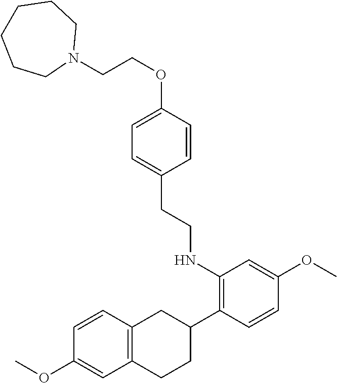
O(C1=CC=C(CCNC2=C(C3CC4=C(CC3)C=C(OC)C=C4)C=CC(OC)=C2)C=C1)CCN1CCCCCC1
